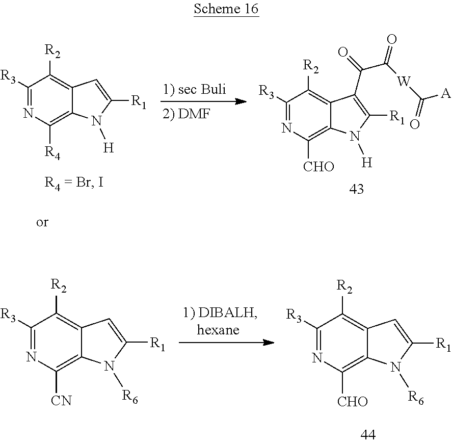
C1([R3])=NC([R4])=C2C(=C1[R2])C=C([R1])N2[H].C1([R3])=NC([CHO])=C2C(=C1[R2])C(C(=O)C([W]C(=O)[A])=O)=C([R1])N2[H].C1([R3])=NC([CN])=C2C(=C1[R2])C=C([R1])N2[R6].C1([R3])=NC([CHO])=C2C(=C1[R2])C=C([R1])N2[R6]
